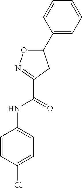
C1(NC(C2=NOC(C3=CC=CC=C3)C2)=O)=CC=C(Cl)C=C1
